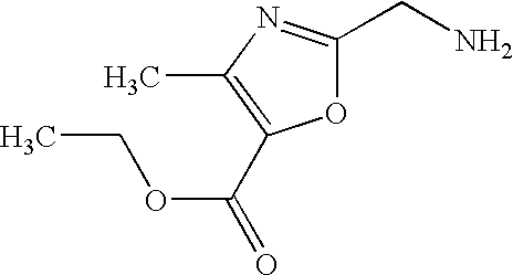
C(C1=C(C)N=C(CN)O1)(=O)OCC
